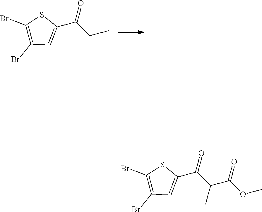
O=C(C1=CC(Br)=C(Br)S1)CC.O=C(C1=CC(Br)=C(Br)S1)C(C(OC)=O)C
